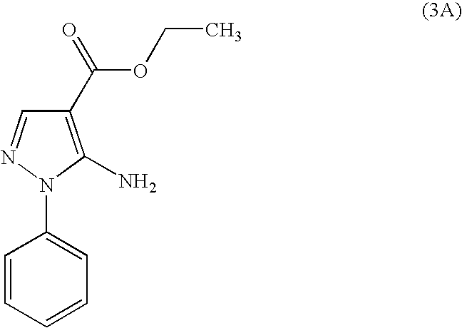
C1(C(=O)OCC)=C(N)N(C2=CC=CC=C2)N=C1
